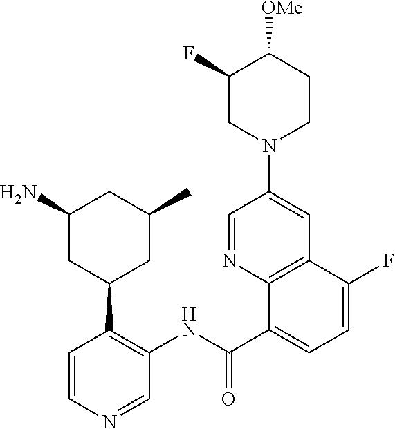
C1=CN=CC(NC(C2=CC=C(F)C3=C2N=CC(N2CCC([OMe])C(F)C2)=C3)=O)=C1C1CC(N)CC(C)C1
